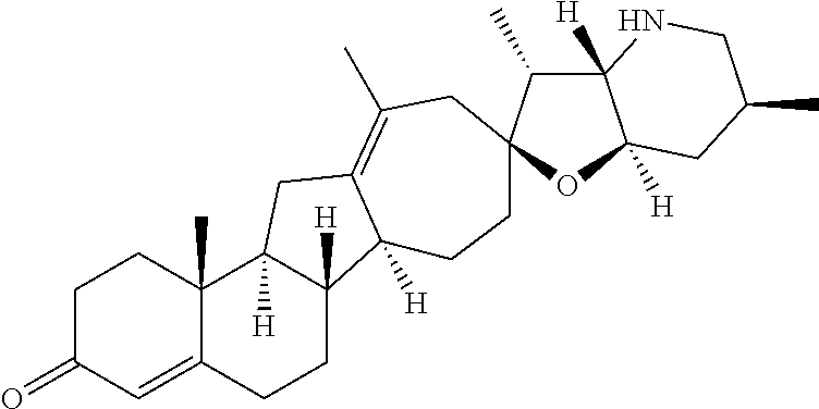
C1C(=O)C=C2C(C)(C1)C1([H])C([H])(CC2)C2([H])C(=C(C)CC3(CC2)C(C)C2([H])C([H])(O3)CC(C)CN2)C1
